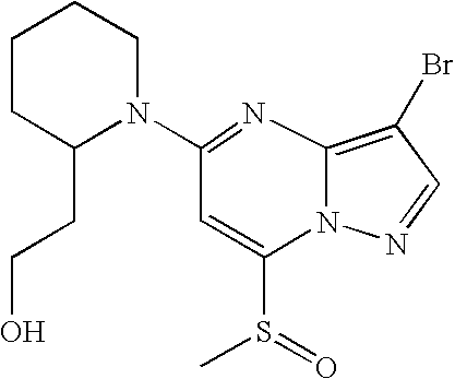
C1CC(CCO)N(C2=NC3=C(Br)C=NN3C(S(C)=O)=C2)CC1
